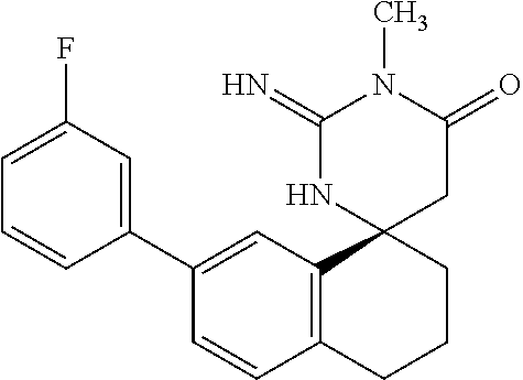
C1(C2=CC(F)=CC=C2)=CC2=C(C=C1)CCCC21CC(=O)N(C)C(=N)N1
